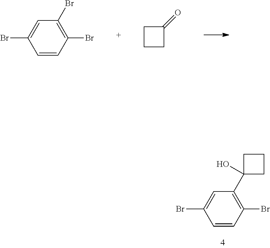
C1=CC(Br)=C(Br)C=C1Br.C1CC(=O)C1.C1=CC(Br)=C(C2(O)CCC2)C=C1Br
